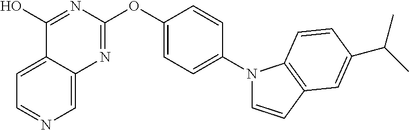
C1=C2C(=CN=C1)N=C(OC1=CC=C(N3C=CC4=C3C=CC(C(C)C)=C4)C=C1)N=C2O
